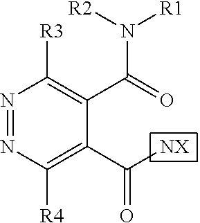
C([NX])(C1=C([R4])N=NC([R3])=C1C(=O)N([R2])[R1])=O
